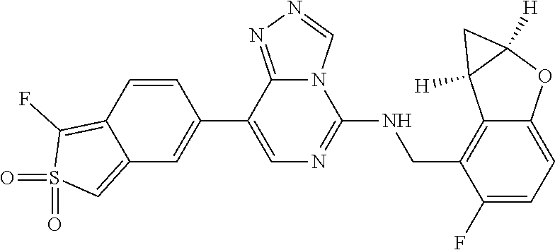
C1(C2=CC3=CS(=O)(=O)C(F)=C3C=C2)=CN=C(NCC2=C3C(=CC=C2F)OC2([H])C3([H])C2)N2C1=NN=C2
